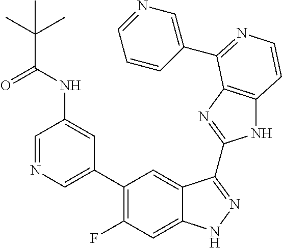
C1=C(C2=C(F)C=C3C(=C2)C(C2=NC4=C(N2)C=CN=C4C2=CN=CC=C2)=NN3)C=C(NC(=O)C(C)(C)C)C=N1
